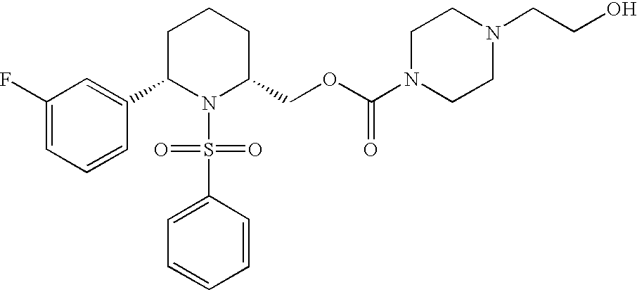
C1(F)=CC=CC(C2N(S(C3=CC=CC=C3)(=O)=O)C(COC(N3CCN(CCO)CC3)=O)CCC2)=C1
